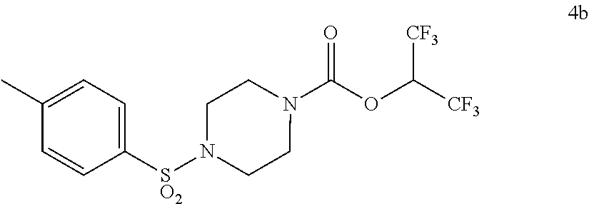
N1(C(OC([CF3])[CF3])=O)CCN([SO2]C2=CC=C(C)C=C2)CC1
